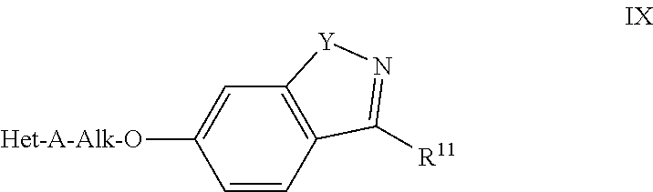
[Het-A-Alk-O]C1=CC2=C(C=C1)C([R11])=N[Y]2
